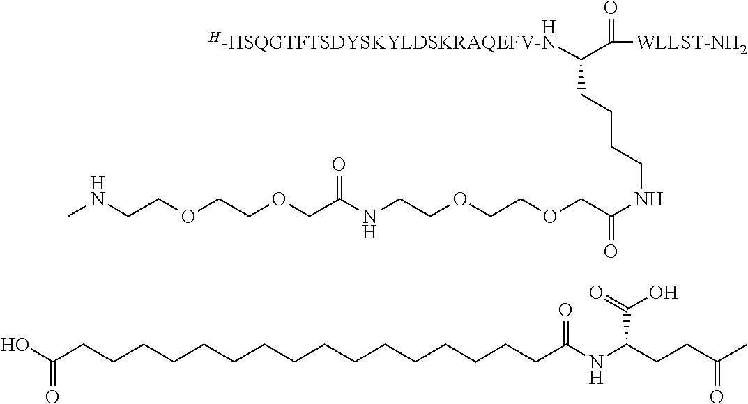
OC(CCCCCCCCCCCCCCCCC(NC(CCC(C)=O)C(O)=O)=O)=O.O(CC(NCCOCCOCC(NCCCCC(C(=O)[WLLST-NH2])[H-HSQGTFTSDYSKYLDSKRAQEFV-N])=O)=O)CCOCCNC.[H]
